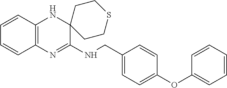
C1(CNC2=NC3=C(NC24CCSCC4)C=CC=C3)=CC=C(OC2=CC=CC=C2)C=C1
